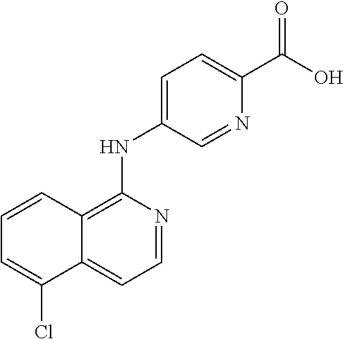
C1=CC2=C(NC3=CC=C(C(O)=O)N=C3)N=CC=C2C(Cl)=C1
